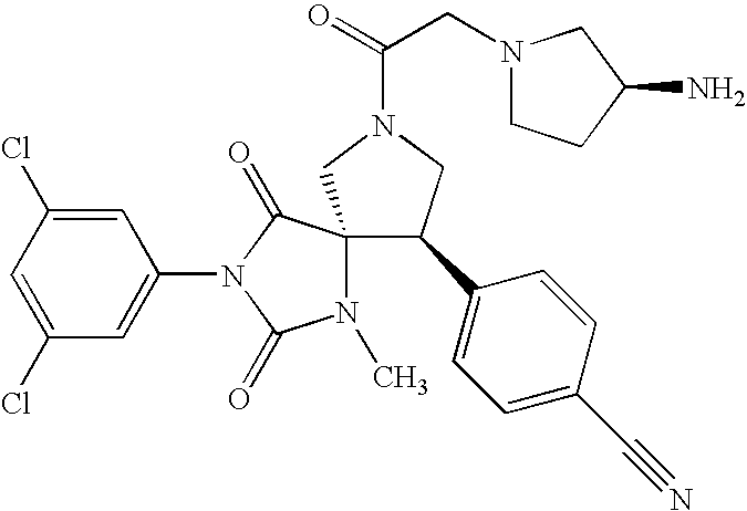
C1(Cl)=CC(Cl)=CC(N2C(=O)N(C)C3(C2=O)C(C2=CC=C(C#N)C=C2)CN(C(=O)CN2CCC(N)C2)C3)=C1
